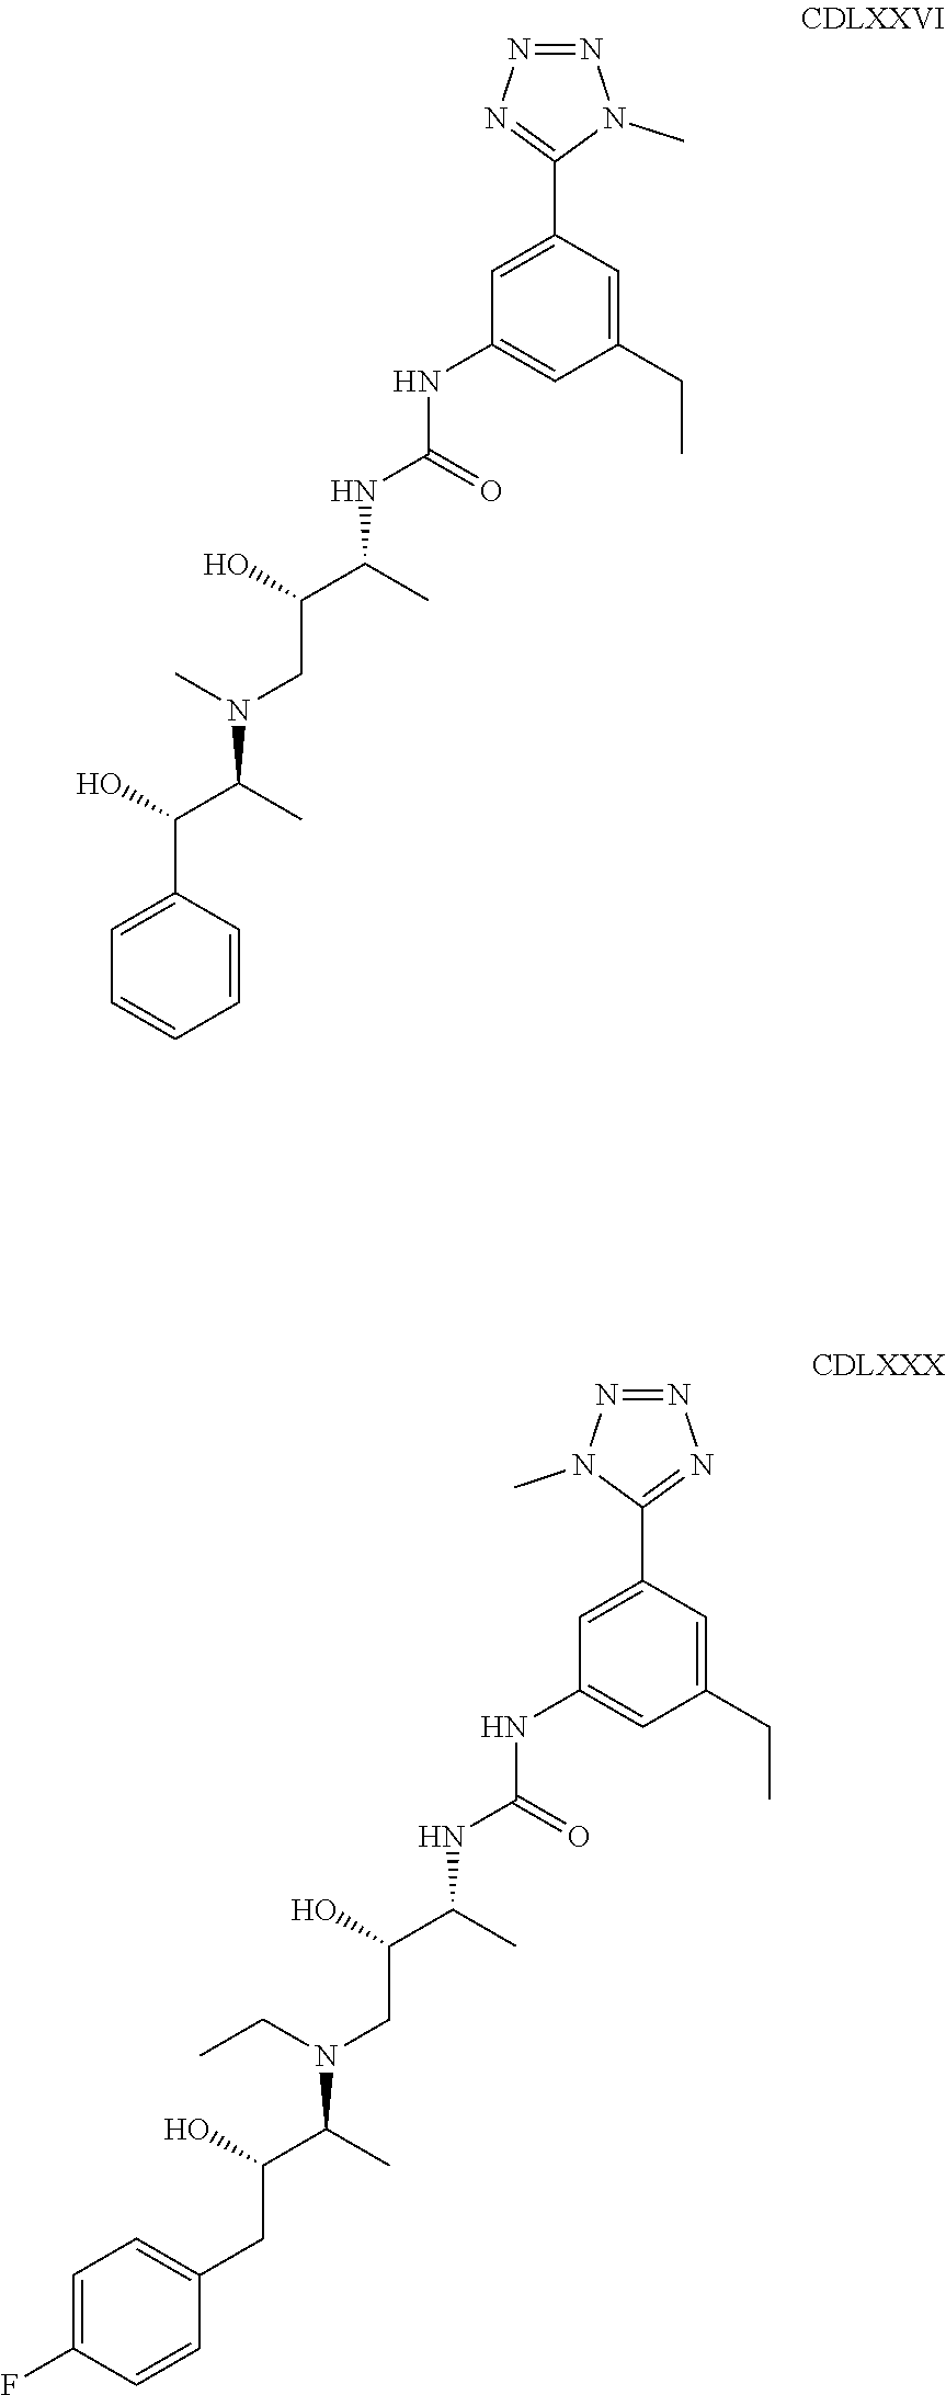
N(C(=O)NC1=CC(CC)=CC(C2=NN=NN2C)=C1)C(C(O)CN(CC)C(C(CC1=CC=C(F)C=C1)O)C)C.N(C(=O)NC1=CC(CC)=CC(C2=NN=NN2C)=C1)C(C(O)CN(C)C(C(C1=CC=CC=C1)O)C)C
